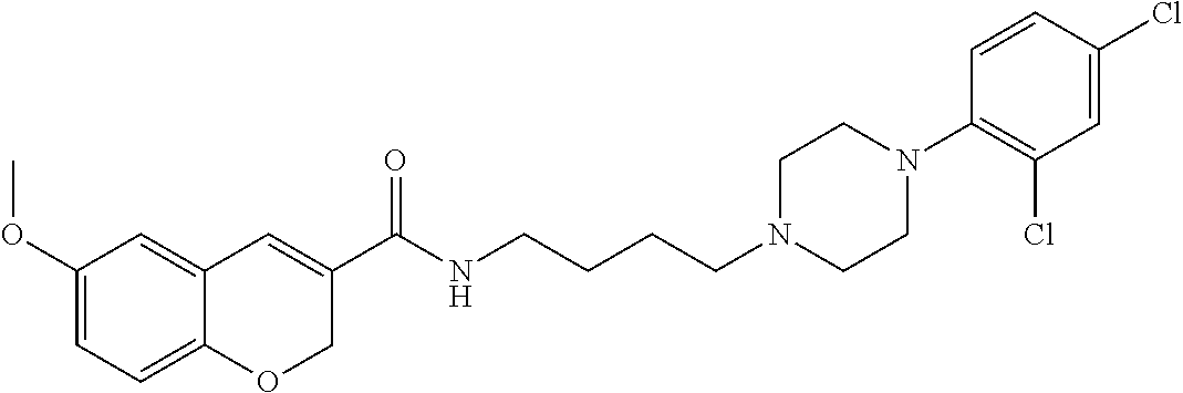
C1(OC)=CC=C2C(=C1)C=C(C(NCCCCN1CCN(C3=C(Cl)C=C(Cl)C=C3)CC1)=O)CO2
